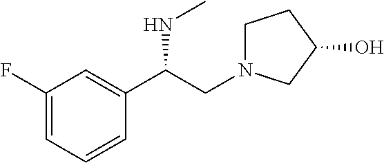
C1(C(CN2CCC(O)C2)NC)=CC(F)=CC=C1
